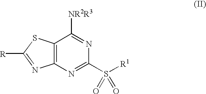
C12=C(N=C(S([R1])(=O)=O)N=C1[NR2R3])N=C([R])S2
